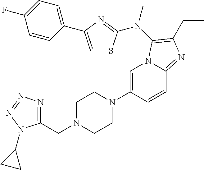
C1=C(N2CCN(CC3=NN=NN3C3CC3)CC2)C=CC2=NC(CC)=C(N(C)C3=NC(C4=CC=C(F)C=C4)=CS3)N12
